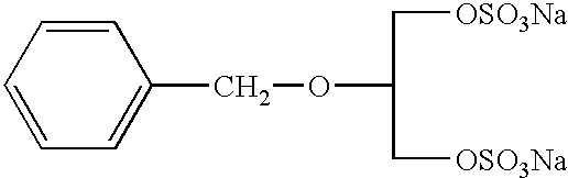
C1=CC=CC=C1COC(C[OSO3Na])C[OSO3Na]
